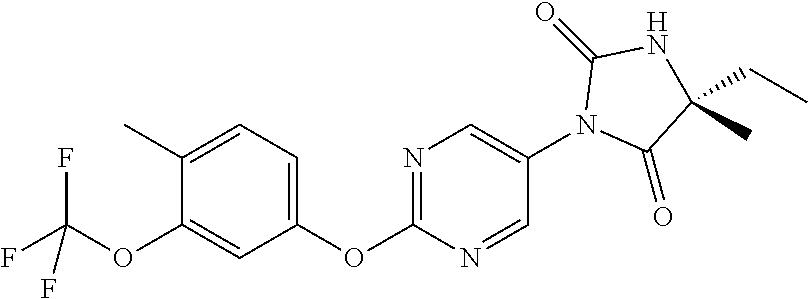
C1(C)=CC=C(OC2=NC=C(N3C(=O)C(C)(CC)NC3=O)C=N2)C=C1OC(F)(F)F
